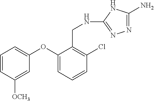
C1=CC([OCH3])=CC(OC2=CC=CC(Cl)=C2CNC2=NN=C(N)N2)=C1
